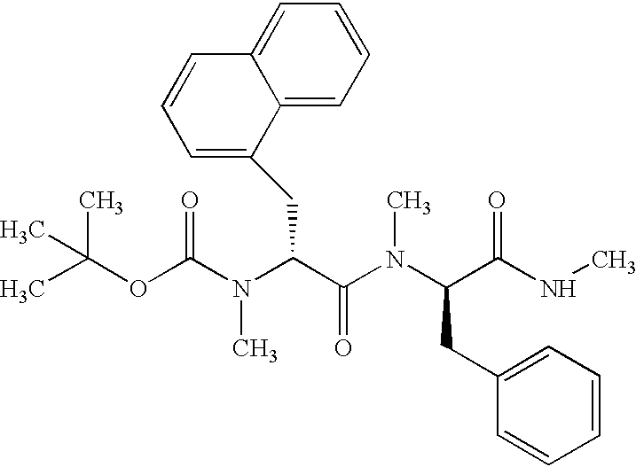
CC(OC(N(C(C(N(C(C(NC)=O)CC1=CC=CC=C1)C)=O)CC1=CC=CC2=CC=CC=C12)C)=O)(C)C
